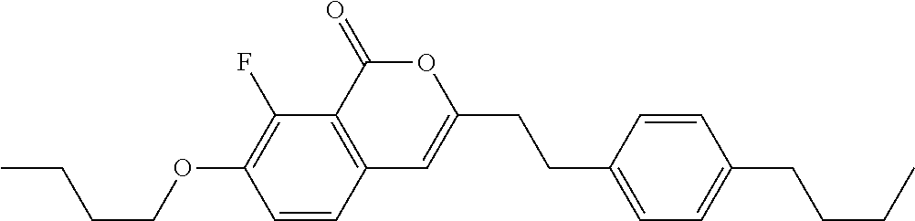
C1=CC2=C(C(F)=C1OCCCC)C(=O)OC(CCC1=CC=C(CCCC)C=C1)=C2
